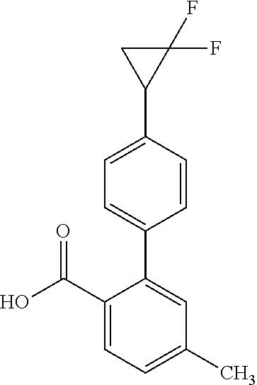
C1=C(C)C=C(C2=CC=C(C3C(F)(F)C3)C=C2)C(C(O)=O)=C1
